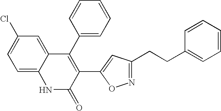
C1=C2C(=CC(Cl)=C1)C(C1=CC=CC=C1)=C(C1=CC(CCC3=CC=CC=C3)=NO1)C(=O)N2
